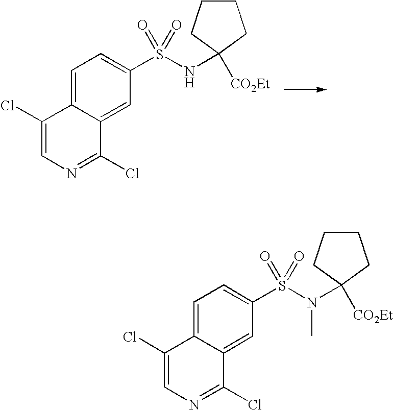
C1=C2C(=CC(S(=O)(=O)NC3([CO2Et])CCCC3)=C1)C(Cl)=NC=C2Cl.C1=C2C(=CC(S(=O)(=O)N(C3([CO2Et])CCCC3)C)=C1)C(Cl)=NC=C2Cl
